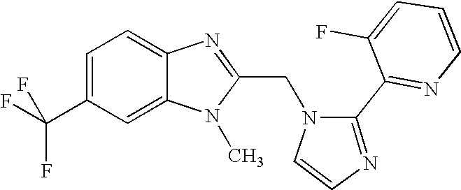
C1=C(C(F)(F)F)C=C2C(=C1)N=C(CN1C=CN=C1C1=NC=CC=C1F)N2C
